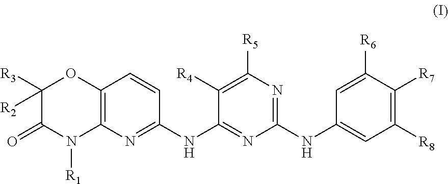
C1([R3])([R2])C(=O)N([R1])C2=C(O1)C=CC(NC1=NC(NC3=CC([R8])=C([R7])C([R6])=C3)=NC([R5])=C1[R4])=N2
